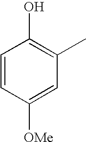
C1=CC([OMe])=CC(C)=C1O
